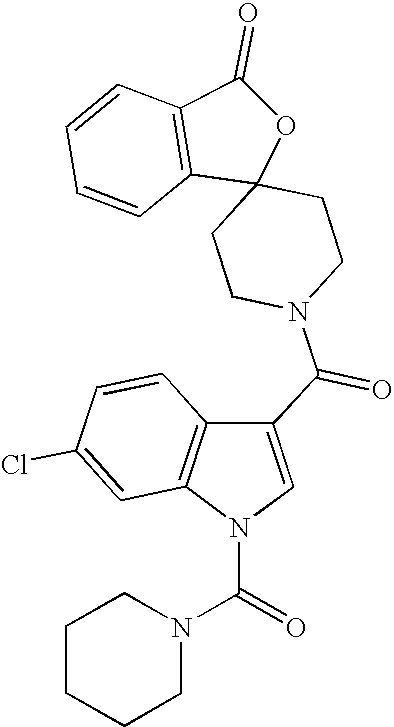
C1(=O)C2=C(C3(O1)CCN(C(C1=CN(C(=O)N4CCCCC4)C4=C1C=CC(Cl)=C4)=O)CC3)C=CC=C2
